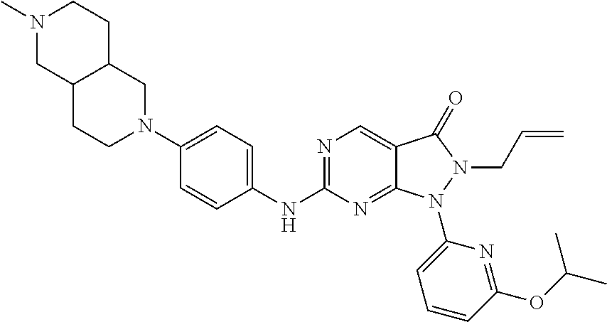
N1=C(NC2=CC=C(N3CC4C(CC3)CN(C)CC4)C=C2)N=C2C(=C1)C(=O)N(CC=C)N2C1=CC=CC(OC(C)C)=N1
